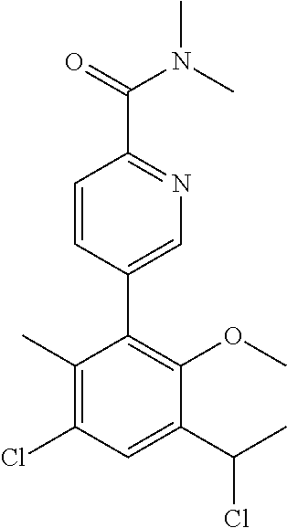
C1(C2=C(OC)C(C(C)Cl)=CC(Cl)=C2C)=CN=C(C(=O)N(C)C)C=C1
